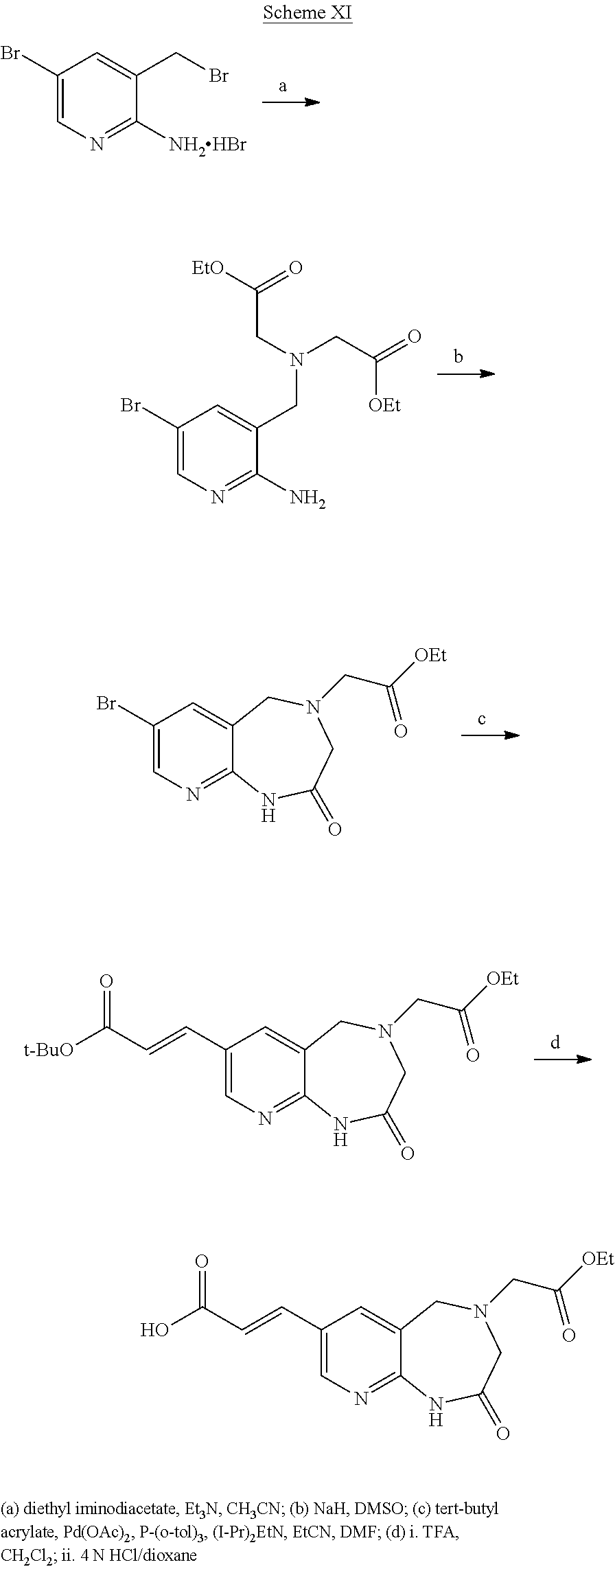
C1(Br)=CN=C([NH2HBr])C(CBr)=C1.C1(Br)=CN=C(N)C(CN(CC([EtO])=O)CC(=O)[OEt])=C1.C1(Br)=CN=C2C(=C1)CN(CC([OEt])=O)CC(=O)N2.C1(C=CC([t-BuO])=O)=CN=C2C(=C1)CN(CC([OEt])=O)CC(=O)N2.C1(C=CC(O)=O)=CN=C2C(=C1)CN(CC([OEt])=O)CC(=O)N2
